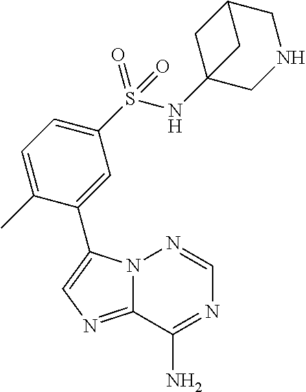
N12C(=NC=C1C1=CC(S(NC34CC(CNC3)C4)(=O)=O)=CC=C1C)C(N)=NC=N2
